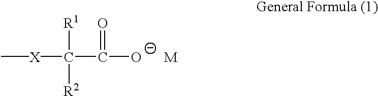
C[X]C(C([O-])=O)([R1])[R2].[M]
